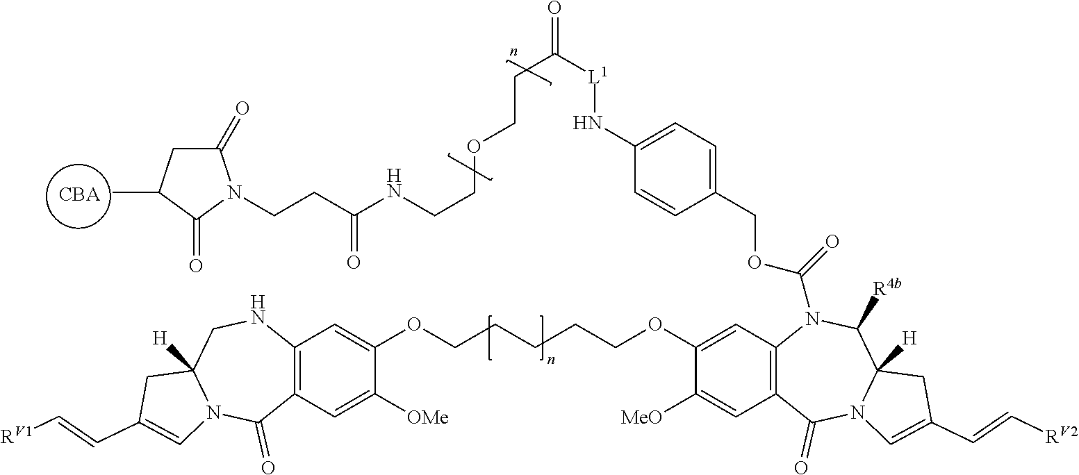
C12=C(C=C([OMe])C(OCCCCCOC3=CC4=C(C=C3[MeO])C(=O)N3C([H])(C([R4b])N4C(=O)OCC4=CC=C(N[L1]C(CCOCCNC(CCN5C(=O)CC(C)C5=O)=O)=O)C=C4)CC(C=C[RV2])=C3)=C1)C(=O)N1C([H])(CN2)CC(C=C[RV1])=C1.[CBA]
